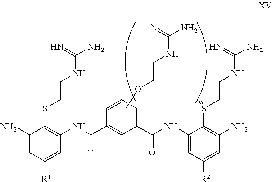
COCCNC(N)=N.C1(N)=CC([R1])=CC(NC(C2=CC(C(=O)NC3=CC([R2])=CC(N)=C3SCCNC(=N)N)=CC=C2)=O)=C1SCCNC(N)=N
